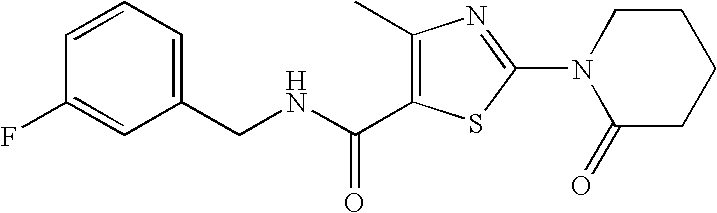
C1=CC=C(CNC(=O)C2=C(C)N=C(N3C(=O)CCCC3)S2)C=C1F
